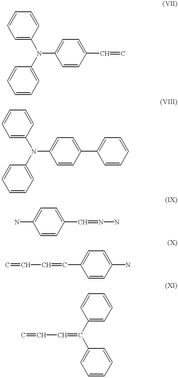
C1=CC(N(C2=CC=CC=C2)C2=CC=C(C=C)C=C2)=CC=C1.C1=CC(N(C2=CC=CC=C2)C2=CC=C(C3=CC=CC=C3)C=C2)=CC=C1.NC1=CC=C(C=NN)C=C1.C=CC=CC1=CC=C(N)C=C1.C=CC=C(C1=CC=CC=C1)C1=CC=CC=C1
